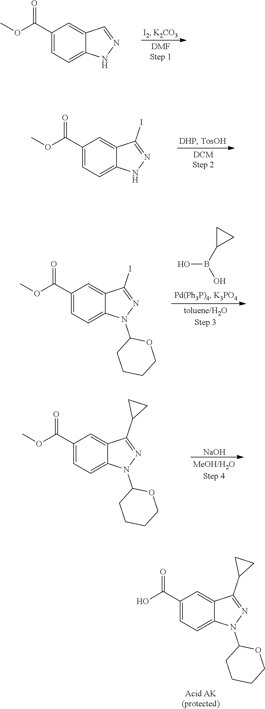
C1(C(OC)=O)=CC=C2C(=C1)C=NN2.C1(C(OC)=O)=CC=C2C(=C1)C(I)=NN2.OB(C1CC1)O.C1(C(OC)=O)=CC=C2C(=C1)C(I)=NN2C1CCCCO1.C1(C(OC)=O)=CC=C2C(=C1)C(C1CC1)=NN2C1CCCCO1.[NaOH].C1(C(O)=O)=CC=C2C(=C1)C(C1CC1)=NN2C1CCCCO1
